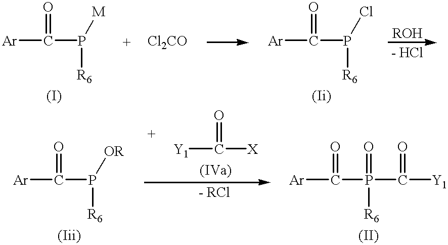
P([R6])(C(=O)[Ar])[M].P([R6])(C(=O)[Ar])Cl.P([R6])(C(=O)[Ar])[OR].[Y1]C([X])=O.P([R6])(C(=O)[Ar])(C([Y1])=O)=O
